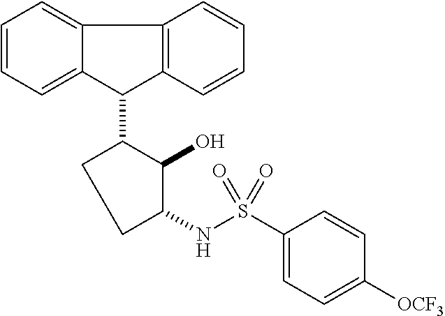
C1(C2CCC(NS(C3=CC=C([OCF3])C=C3)(=O)=O)C2O)C2=C(C3=CC=CC=C13)C=CC=C2
